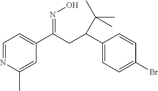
C1=NC(C)=CC(C(CC(C2=CC=C(Br)C=C2)C(C)(C)C)=NO)=C1
